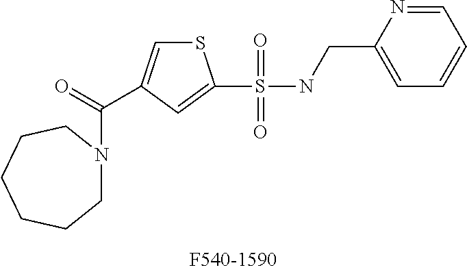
S1C=C(C(=O)N2CCCCCC2)C=C1S(=O)(NCC1=CC=CC=N1)=O
